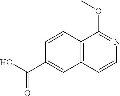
C12=C(C=CN=C1OC)C=C(C(O)=O)C=C2
